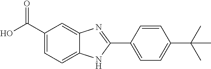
C1(C(O)=O)=CC=C2C(=C1)N=C(C1=CC=C(C(C)(C)C)C=C1)N2
